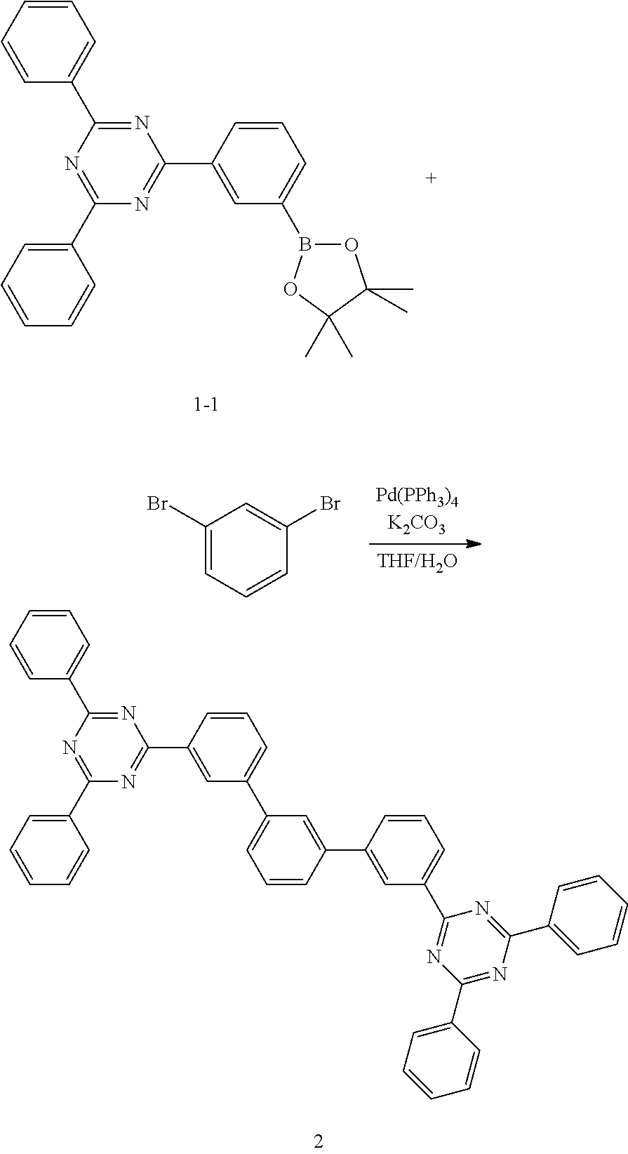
C1=CC=CC(C2=NC(C3=CC(B4OC(C)(C)C(C)(C)O4)=CC=C3)=NC(C3=CC=CC=C3)=N2)=C1.C1(Br)=CC=CC(Br)=C1.C1=CC=CC(C2=NC(C3=CC(C4=CC=CC(C5=CC(C6=NC(C7=CC=CC=C7)=NC(C7=CC=CC=C7)=N6)=CC=C5)=C4)=CC=C3)=NC(C3=CC=CC=C3)=N2)=C1
